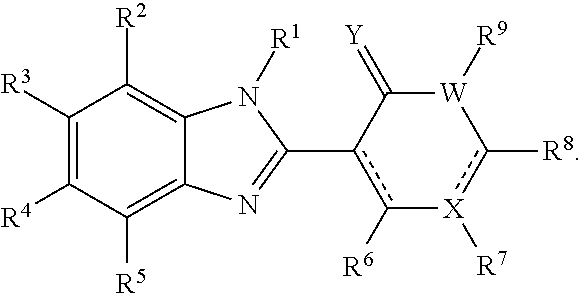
C1([R3])=C([R4])C([R5])=C2C(=C1[R2])N([R1])C(c1c([R6])-[X]([R7])c([R8])[W]([R9])C1=[Y])=N2
